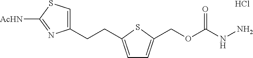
Cl.C1(CCC2=CC=C(COC(NN)=O)S2)=CSC([AcHN])=N1
